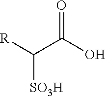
C(C(=O)O)([R])[SO3H]
